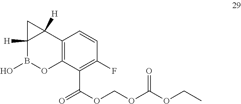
C(OC(OCC)=O)OC(=O)C1=C(F)C=CC2=C1OB(O)C1([H])C2([H])C1
